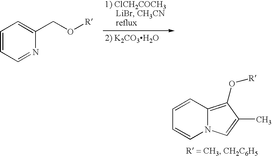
C1=CC2=C(O[R])C(C)=CN2C=C1.C1=CC=NC(CO[R])=C1
